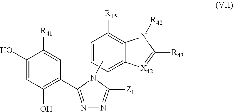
C1=CC=C2C(=C1[R45])N([R42])C([R43])=[X42]2.CN1C([Z1])=NN=C1C1=C(O)C=C(O)C([R41])=C1
